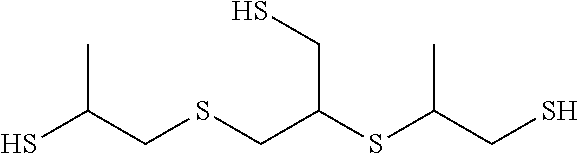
SC(CSCC(SC(CS)C)CS)C
